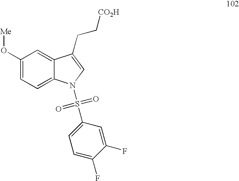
C1(O[Me])=CC=C2C(=C1)C(CC[CO2H])=CN2S(C1=CC=C(F)C(F)=C1)(=O)=O
